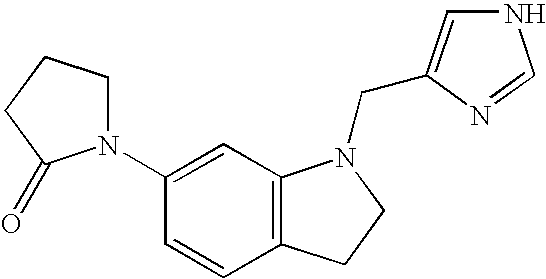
C1(N2CCCC2=O)=CC2=C(C=C1)CCN2CC1=CNC=N1
